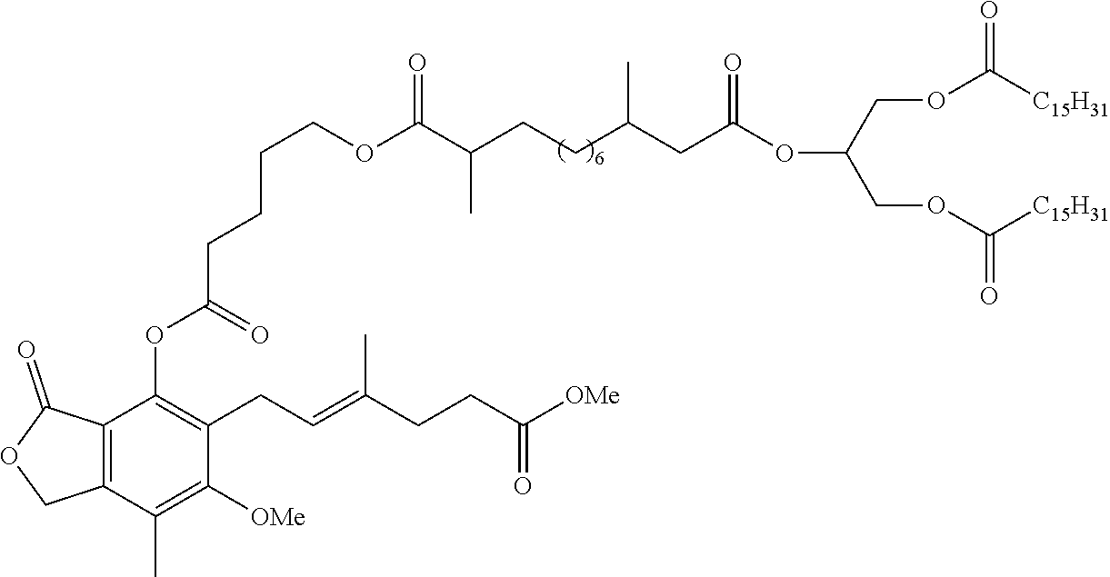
O(C(COC([C15H31])=O)COC([C15H31])=O)C(=O)CC(CCC(C(=O)OCCCCC(OC1=C(CC=C(CCC([OMe])=O)C)C([OMe])=C(C)C2=C1C(=O)OC2)=O)C)C
